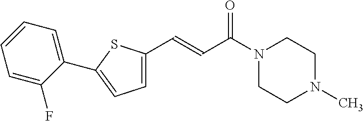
CN1CCN(C(C=CC2=CC=C(C3=CC=CC=C3F)S2)=O)CC1
